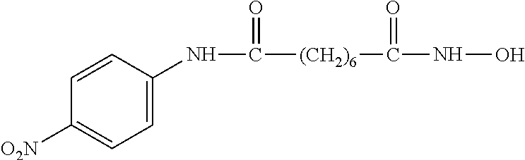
C1=CC(NC(=O)[(CH2)6]C(NO)=O)=CC=C1[O2N]
